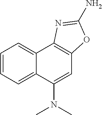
C12=CC=CC=C1C(N(C)C)=CC1=C2N=C(N)O1
